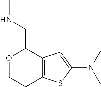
O1CCC2=C(C1CNC)C=C(N(C)C)S2
